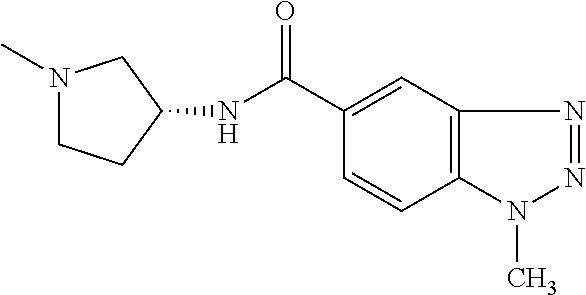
N1(C)CCC(NC(=O)C2=CC3=C(C=C2)N(C)N=N3)C1
